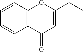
C12=C(C=CC=C1)OC(CC)=CC2=O
